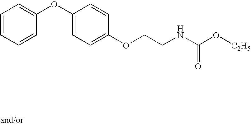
C1=CC=CC(OC2=CC=C(OCCNC(O[C2H5])=O)C=C2)=C1
